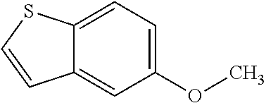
C12=CC=C(OC)C=C1C=CS2
